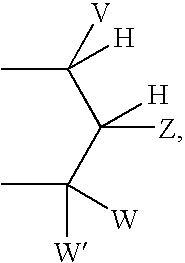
CC([V])(C(C([W])(C)[W])([Z])[H])[H]
